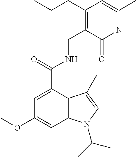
N1C(C)=CC(CCC)=C(CNC(C2=CC(OC)=CC3=C2C(C)=CN3C(C)C)=O)C1=O
